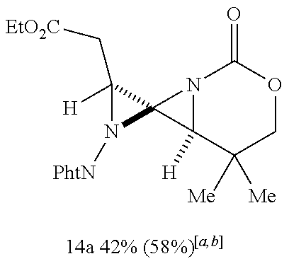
N12C([H])(C([Me])([Me])COC1=O)C21C(C[EtO2C])([H])N1[PhtN]
